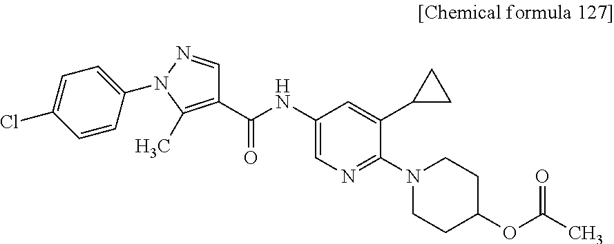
C1=CC(N2N=CC(C(NC3=CN=C(N4CCC(OC(C)=O)CC4)C(C4CC4)=C3)=O)=C2C)=CC=C1Cl
